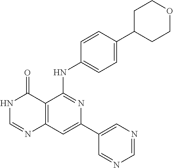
C12=C(C=C(C3=CN=CN=C3)N=C1NC1=CC=C(C3CCOCC3)C=C1)N=CNC2=O
